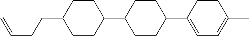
C=CCCC1CCC(C2CCC(C3=CC=C(C)C=C3)CC2)CC1
